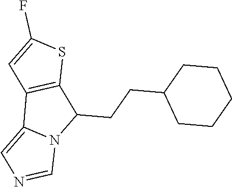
C1CC(CCC2C3=C(C4=CN=CN24)C=C(F)S3)CCC1
